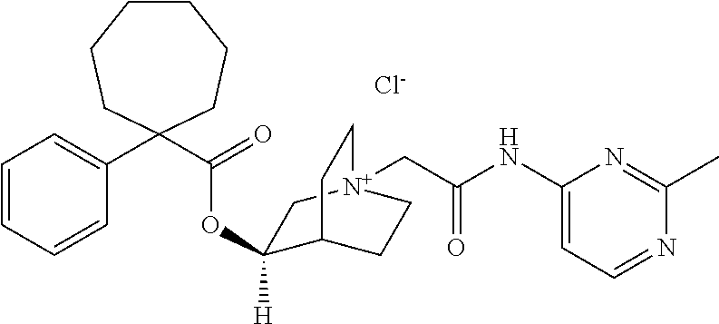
C1(OC(C2(C3=CC=CC=C3)CCCCCC2)=O)([H])C2CC[N+](CC(NC3=CC=NC(C)=N3)=O)(C1)CC2.[Cl-]
